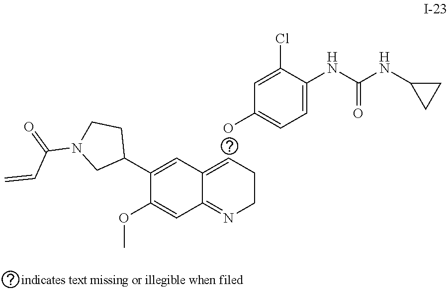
C1(C2CCN(C(=O)C=C)C2)=CC2=CCCN=C2C=C1OC.OC1=CC=C(NC(NC2CC2)=O)C(Cl)=C1
